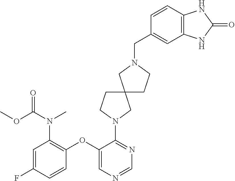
C1=C(F)C=CC(OC2=CN=CN=C2N2CC3(CC2)CCN(CC2=CC4=C(C=C2)NC(=O)N4)C3)=C1N(C)C(OC)=O
